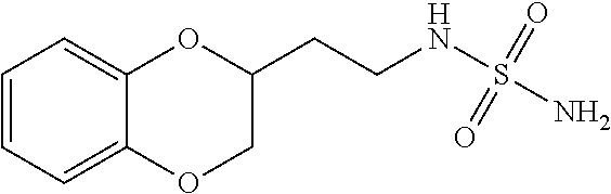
C1=CC=C2C(=C1)OC(CCNS(N)(=O)=O)CO2
